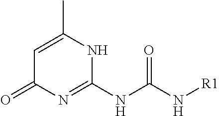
C1=C(C)NC(NC(N[R1])=O)=NC1=O
